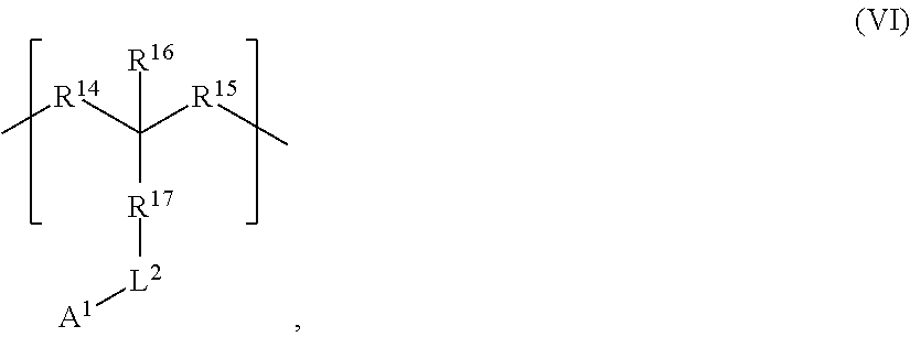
C([R17][L2][A1])([R14]C)([R15]C)[R16]
